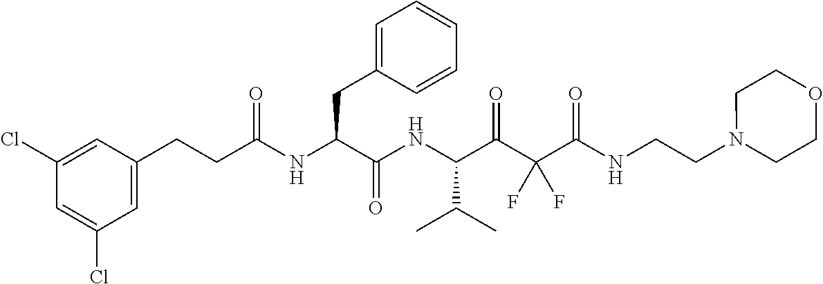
C1=C(Cl)C=C(Cl)C=C1CCC(NC(C(NC(C(C(C(NCCN1CCOCC1)=O)(F)F)=O)C(C)C)=O)CC1=CC=CC=C1)=O
